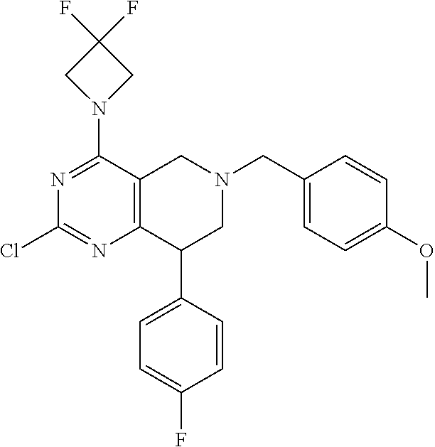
C1(C2=CC=C(F)C=C2)CN(CC2=CC=C(OC)C=C2)CC2=C1N=C(Cl)N=C2N1CC(F)(F)C1
